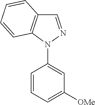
C1=NN(C2=CC([OMe])=CC=C2)C2=C1C=CC=C2
